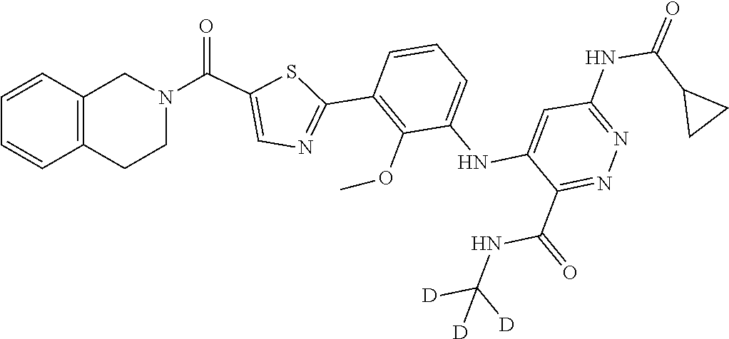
N1=C(C(NC([D])([D])[D])=O)C(NC2=CC=CC(C3=NC=C(C(=O)N4CC5=C(CC4)C=CC=C5)S3)=C2OC)=CC(NC(C2CC2)=O)=N1
